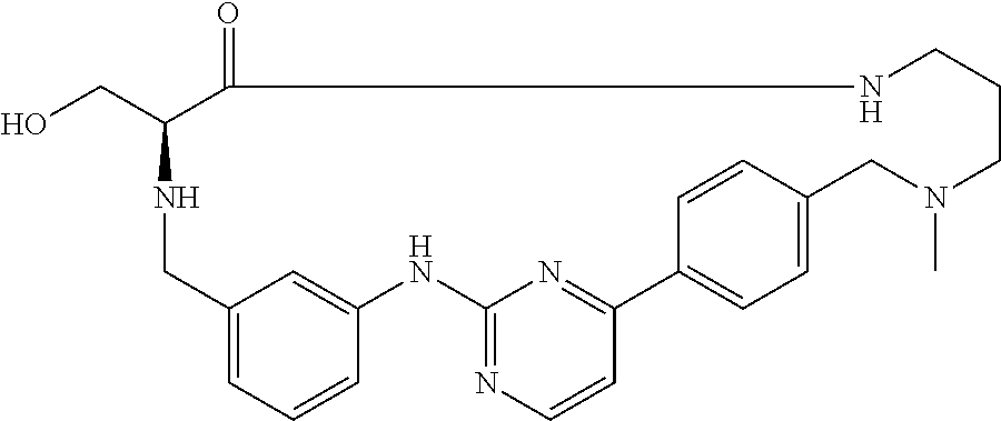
C12=CC=CC(=C1)NC1=NC=CC(=N1)C1=CC=C(C=C1)CN(C)CCCNC(=O)C(CO)NC2
